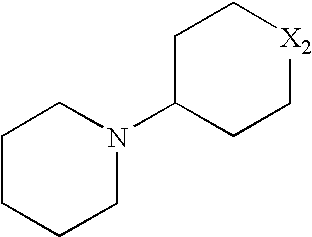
C1CCCN(C2CC[X2]CC2)C1
